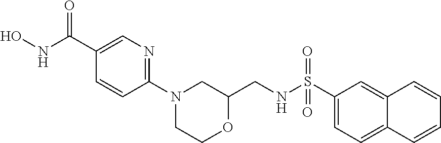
ONC(C1=CN=C(N2CCOC(CNS(C3=CC=C4C(=C3)C=CC=C4)(=O)=O)C2)C=C1)=O
